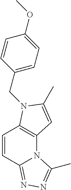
C1=CC2=NN=C(C)N2C2=C1N(CC1=CC=C(OC)C=C1)C(C)=C2
